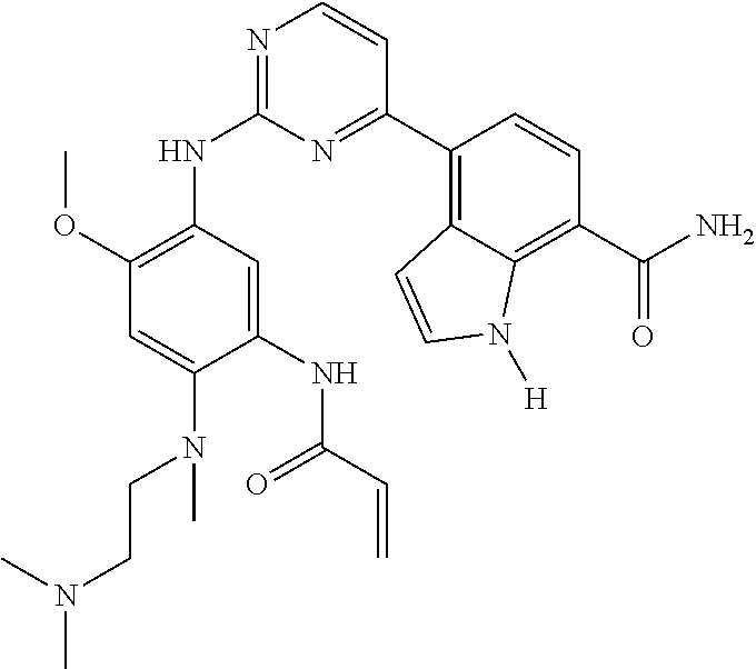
C1(NC2=NC=CC(C3=C4C(=C(C(N)=O)C=C3)N([H])C=C4)=N2)=C(OC)C=C(N(CCN(C)C)C)C(NC(C=C)=O)=C1
